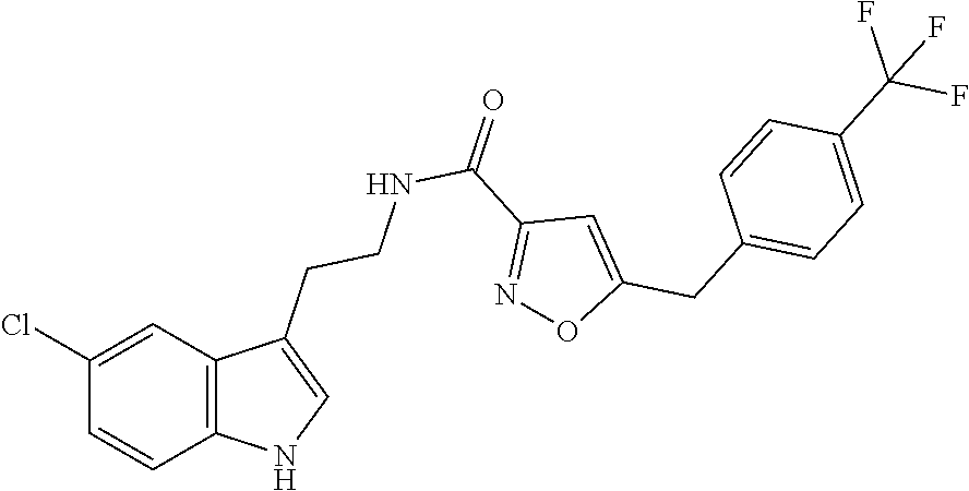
C12=C(C=C(Cl)C=C1)C(CCNC(C1=NOC(CC3=CC=C(C(F)(F)F)C=C3)=C1)=O)=CN2
